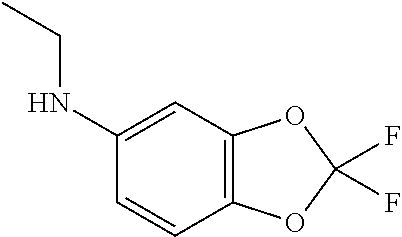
CCNC1=CC2=C(C=C1)OC(F)(F)O2
